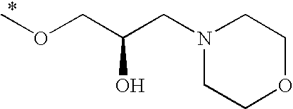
N1(CC(COC)O)CCOCC1
